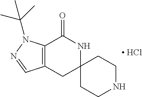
C12=C(N(C(C)(C)C)N=C1)C(=O)NC1(C2)CCNCC1.[ HCl]
